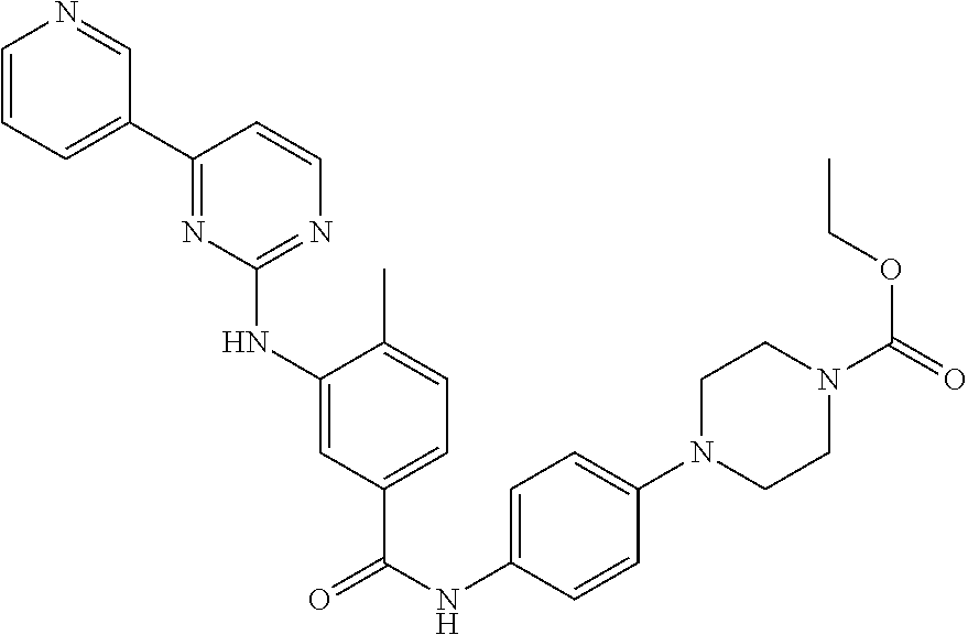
C1=CC=C(C2=NC(NC3=CC(C(NC4=CC=C(N5CCN(C(=O)OCC)CC5)C=C4)=O)=CC=C3C)=NC=C2)C=N1
